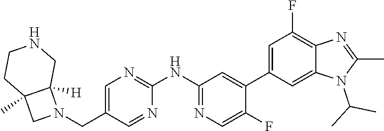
C1=C(CN2CC3(C)C2([H])CNCC3)C=NC(NC2=NC=C(F)C(C3=CC(F)=C4C(=C3)N(C(C)C)C(C)=N4)=C2)=N1
